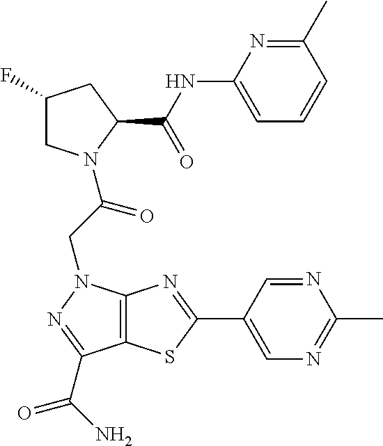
C1(F)CN(C(CN2C3=C(C(C(N)=O)=N2)SC(C2=CN=C(C)N=C2)=N3)=O)C(C(NC2=CC=CC(C)=N2)=O)C1
